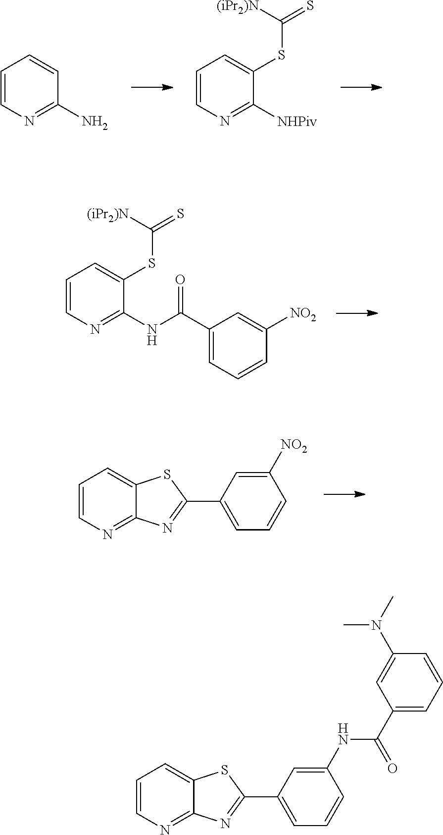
C1=CN=C(N)C=C1.C1=CN=C([NHPiv])C(SC([(iPr2)N])=S)=C1.C1=CN=C(NC(C2=CC=CC([NO2])=C2)=O)C(SC([(iPr2)N])=S)=C1.C1=CN=C2C(=C1)SC(C1=CC=CC([NO2])=C1)=N2.C1=CN=C2C(=C1)SC(C1=CC=CC(NC(=O)C3=CC=CC(N(C)C)=C3)=C1)=N2
